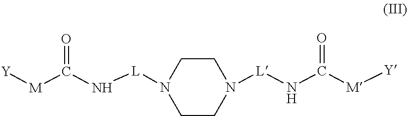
C1CN([L]NC([M][Y])=O)CCN1[L]NC([M][Y])=O
